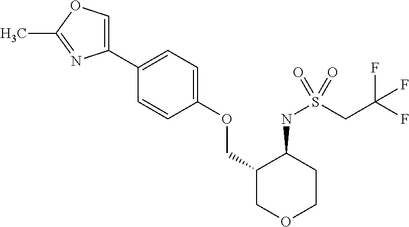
C1(C2=CC=C(OCC3COCCC3NS(CC(F)(F)F)(=O)=O)C=C2)=COC(C)=N1
